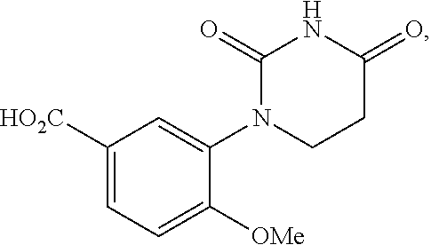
C1([HO2C])=CC=C([OMe])C(N2CCC(=O)NC2=O)=C1
